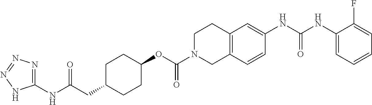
C1(NC(NC2=CC3=C(C=C2)CN(C(OC2CCC(CC(NC4=NN=NN4)=O)CC2)=O)CC3)=O)=CC=CC=C1F
